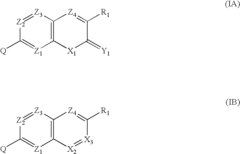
C12=C([Z1]=C([Q])[Z2]=[Z3]1)[X1]C(=[Y1])C([R1])=[Z4]2.C12=C([Z1]=C([Q])[Z2]=[Z3]1)[X2]=[X3]C([R1])=[Z4]2
